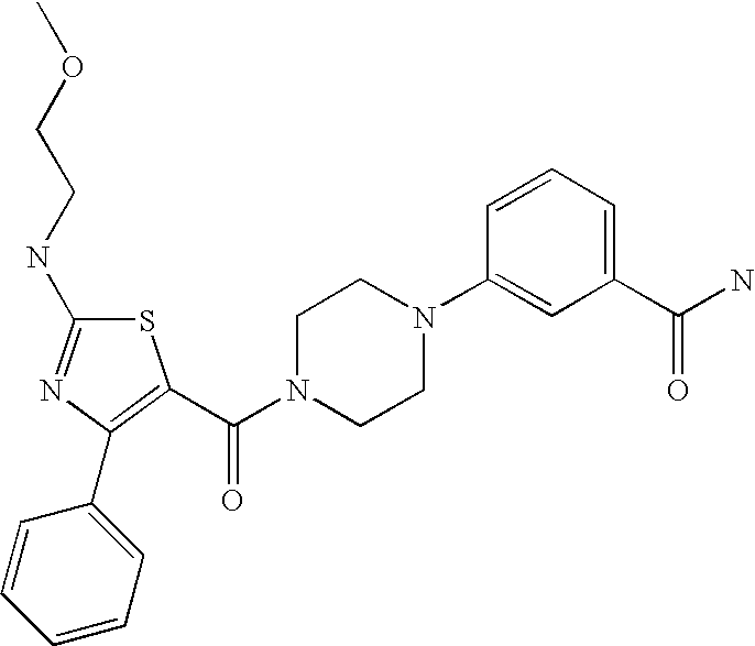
S1C(NCCOC)=NC(C2=CC=CC=C2)=C1C(N1CCN(C2=CC(C(N)=O)=CC=C2)CC1)=O
